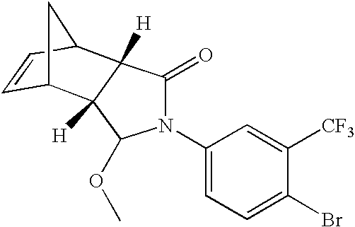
N1(C2=CC=C(Br)C([CF3])=C2)C(=O)C2([H])C([H])(C1OC)C1C=CC2C1
